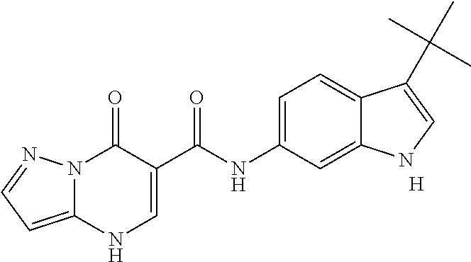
C12=CC=C(NC(C3=CNC4=CC=NN4C3=O)=O)C=C1NC=C2C(C)(C)C.[H]
